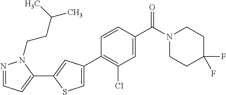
N1=CC=C(C2=CC(C3=C(Cl)C=C(C(N4CCC(F)(F)CC4)=O)C=C3)=CS2)N1CCC(C)C
